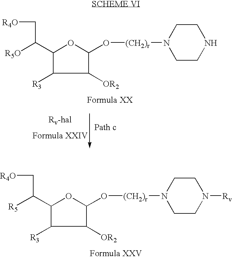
C1(C([R5])C[R4O])C([R3])C([OR2])C(O[(CH2)r]N2CCN([Rv])CC2)O1.C1(C([R5O])C[R4O])C([R3])C([OR2])C(O[(CH2)r]N2CCNCC2)O1
